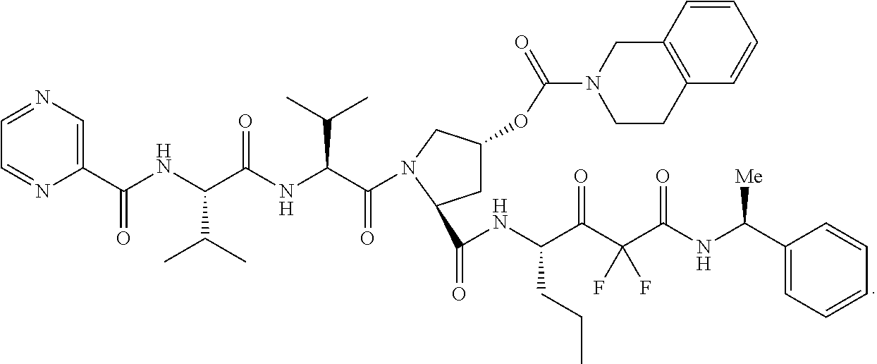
C1=NC=C(C(NC(C(NC(C(=O)N2CC(OC(=O)N3CCC4=C(C3)C=CC=C4)CC2C(=O)NC(C(C(C(NC(C2=CC=CC=C2)[Me])=O)(F)F)=O)CCC)C(C)C)=O)C(C)C)=O)N=C1
